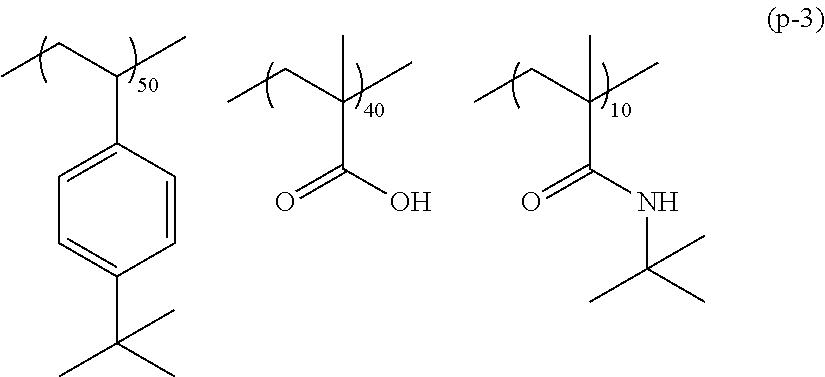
C1=CC(C(CC)C)=CC=C1C(C)(C)C.C(C(CC)(C)C)(O)=O.C(C(CC)(C)C)(NC(C)(C)C)=O
